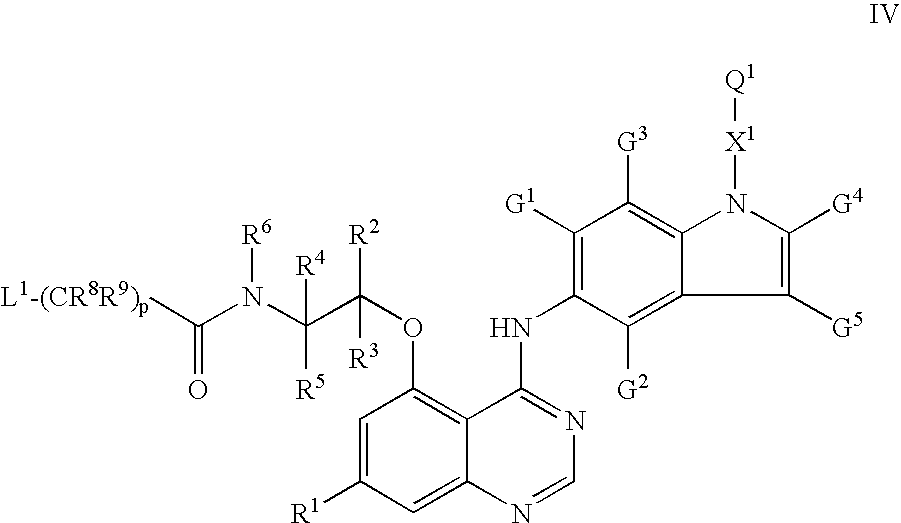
C1=C([R1])C=C2C(=C1OC(C(N(C([L1-(CR8R9)p])=O)[R6])([R4])[R5])([R2])[R3])C(NC1=C([G1])C([G3])=C3C(=C1[G2])C([G5])=C([G4])N3[X1][Q1])=NC=N2
